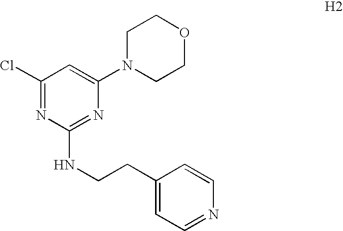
C1(Cl)=NC(NCCC2=CC=NC=C2)=NC(N2CCOCC2)=C1
